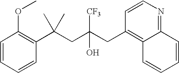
C1=CC=CC(C(CC(CC2=C3C(=NC=C2)C=CC=C3)([CF3])O)(C)C)=C1OC
